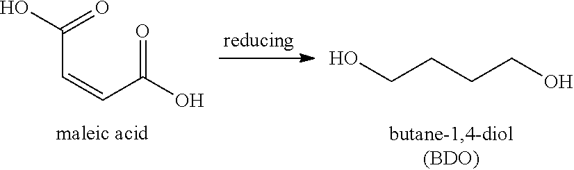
C(C(=O)O)=CC(=O)O.OCCCCO
